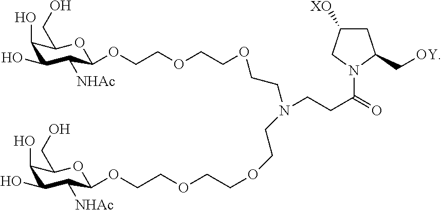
C1(O)C(O)C([NHAc])C(OCCOCCOCCN(CCC(=O)N2CC([XO])CC2C[OY])CCOCCOCCOC2C([NHAc])C(O)C(O)C(CO)O2)OC1CO
